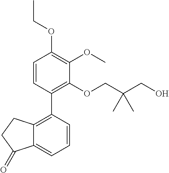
C1=CC(C2=C3C(=CC=C2)C(=O)CC3)=C(OCC(CO)(C)C)C(OC)=C1OCC
